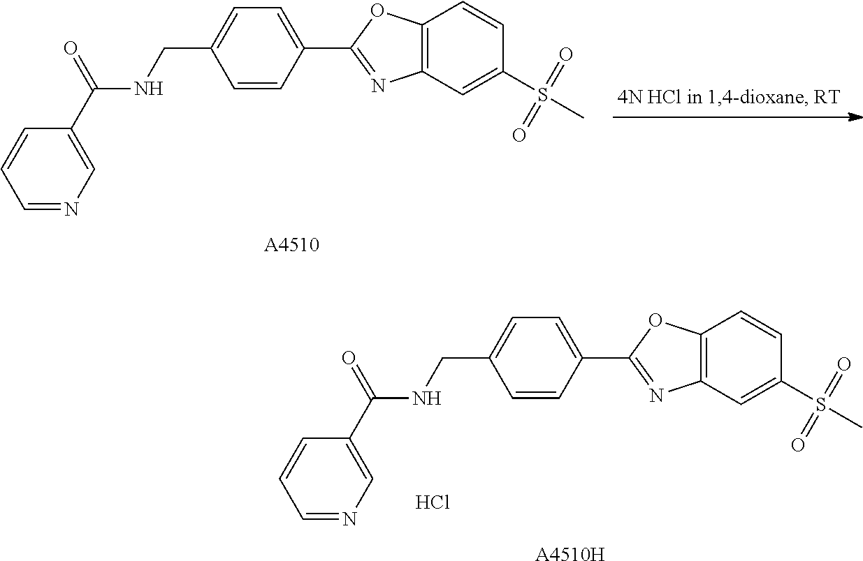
C1=CC(C2=NC3=C(O2)C=CC(S(C)(=O)=O)=C3)=CC=C1CNC(C1=CN=CC=C1)=O.[A4510].C1=CC(C2=NC3=C(O2)C=CC(S(C)(=O)=O)=C3)=CC=C1CNC(C1=CN=CC=C1)=O.[A4510H].Cl
